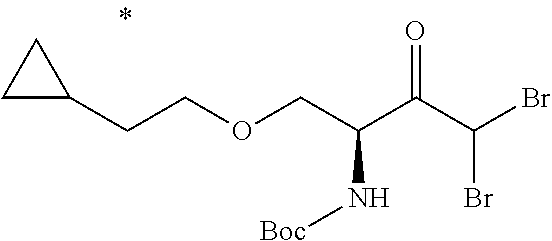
C1(CCOCC(C(C(Br)Br)=O)N[Boc])CC1
